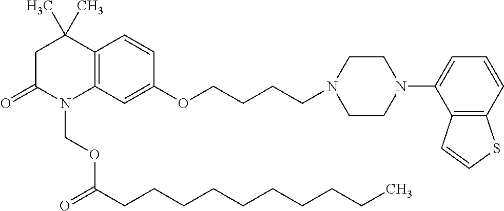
C1C(=O)N(COC(=O)CCCCCCCCCC)C2=C(C1(C)C)C=CC(OCCCCN1CCN(C3=CC=CC4=C3C=CS4)CC1)=C2
